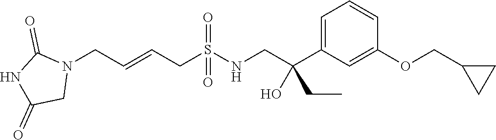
N1(CC=CCS(NCC(C2=CC=CC(OCC3CC3)=C2)(O)CC)(=O)=O)C(=O)NC(=O)C1
